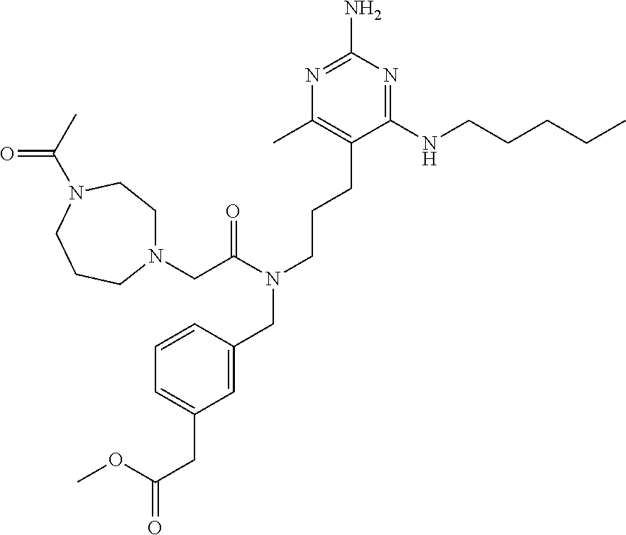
C1(NCCCCC)=NC(N)=NC(C)=C1CCCN(CC1=CC(CC(=O)OC)=CC=C1)C(CN1CCN(C(C)=O)CCC1)=O
